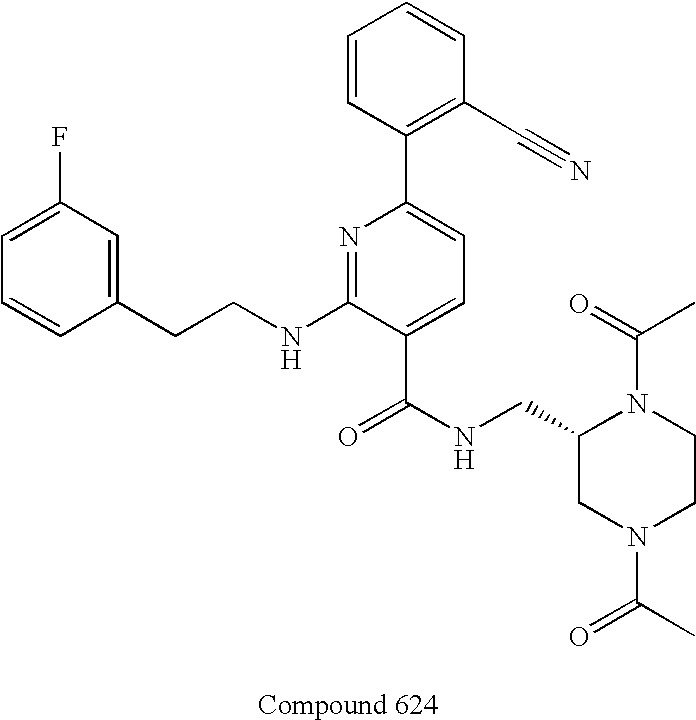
C1=CC(CCNC2=NC(C3=C(C#N)C=CC=C3)=CC=C2C(NCC2N(C(=O)C)CCN(C(C)=O)C2)=O)=CC(F)=C1
